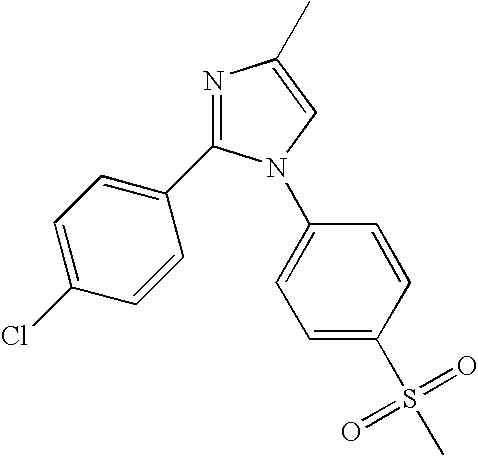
C1=C(C)N=C(C2=CC=C(Cl)C=C2)N1C1=CC=C(S(C)(=O)=O)C=C1
